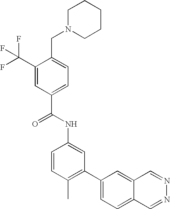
C1(C(F)(F)F)=CC(C(NC2=CC(C3=CC=C4C(=C3)C=NN=C4)=C(C)C=C2)=O)=CC=C1CN1CCCCC1
